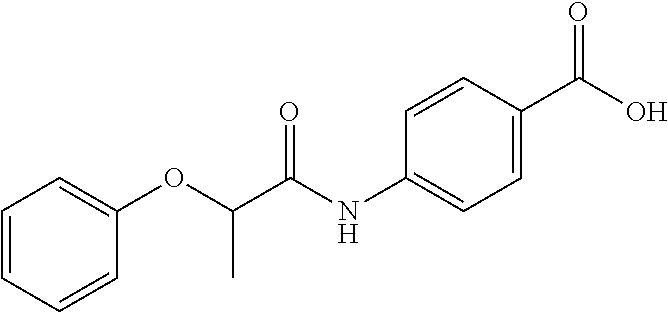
C(C(OC1=CC=CC=C1)C)(=O)NC1=CC=C(C(=O)O)C=C1
